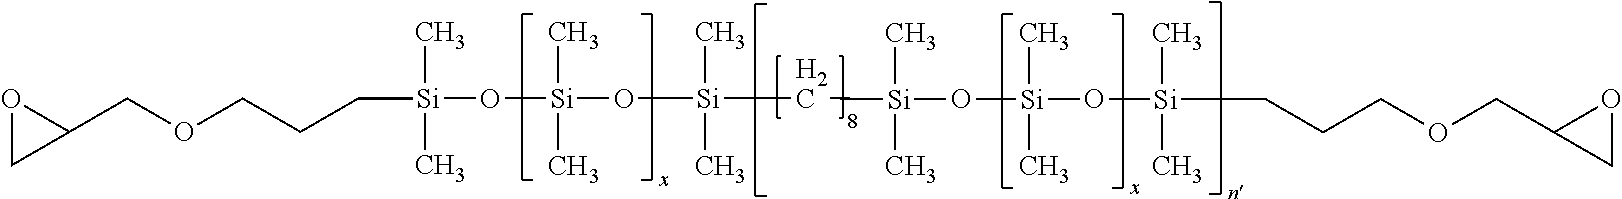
[Si](C)(C)(O[Si](O[Si](C[Si](C)(C)O[Si](C)(C)O[Si](C)(C)CCCOCC1CO1)(C)C)(C)C)CCCOCC1CO1
